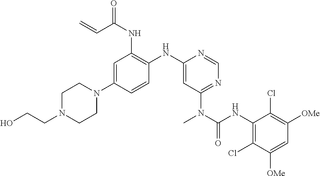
C1=C(N2CCN(CCO)CC2)C=CC(NC2=CC(N(C(NC3=C(Cl)C([OMe])=CC([OMe])=C3Cl)=O)C)=NC=N2)=C1NC(C=C)=O
